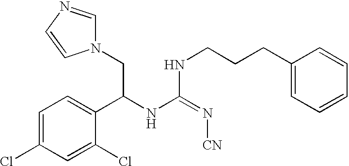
N1(CC(NC(=N[CN])NCCCC2=CC=CC=C2)C2=CC=C(Cl)C=C2Cl)C=NC=C1
